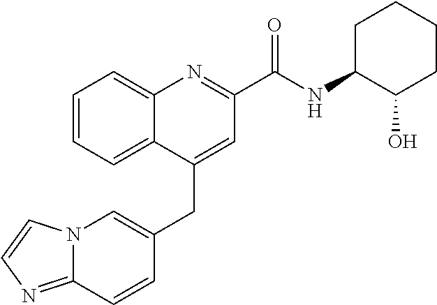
N12C(=NC=C1)C=CC(CC1=CC(C(NC3C(O)CCCC3)=O)=NC3=CC=CC=C13)=C2
